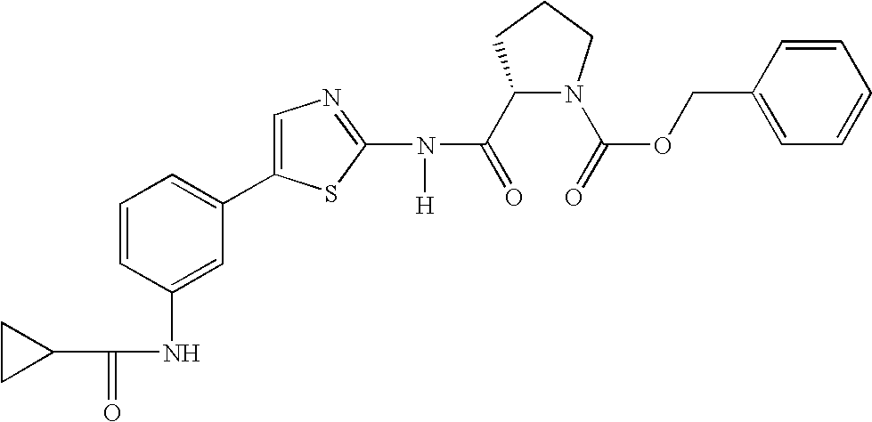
C1(C(=O)N(C2=NC=C(C3=CC=CC(NC(C4CC4)=O)=C3)S2)[H])N(C(=O)OCC2=CC=CC=C2)CCC1
